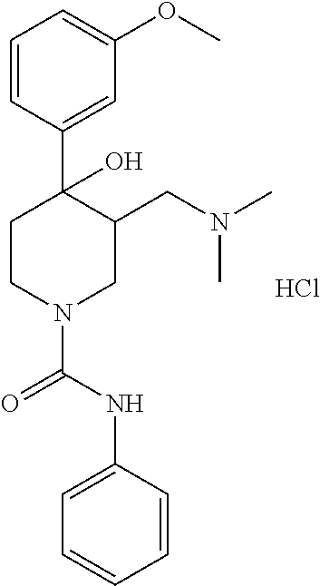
C1=CC(C2(O)CCN(C(NC3=CC=CC=C3)=O)CC2CN(C)C)=CC(OC)=C1.Cl
